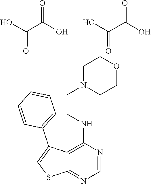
C1=NC(NCCN2CCOCC2)=C2C(=N1)SC=C2C1=CC=CC=C1.OC(C(O)=O)=O.OC(C(O)=O)=O
